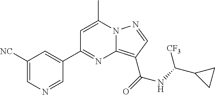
C1=C(C)N2C(=C(C(=O)NC(C3CC3)[CF3])C=N2)N=C1C1=CC([NC])=CN=C1
